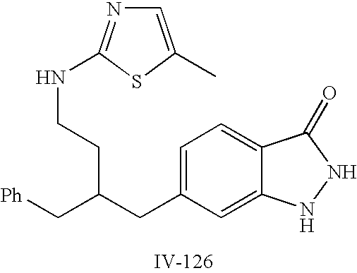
C1=C(CC(CCNC2=NC=C(C)S2)C[Ph])C=C2C(=C1)C(=O)NN2
